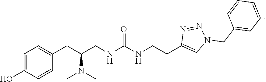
C1=C(O)C=CC(CC(N(C)C)CNC(NCCC2=CN(CC3=CC=CC=C3)N=N2)=O)=C1
